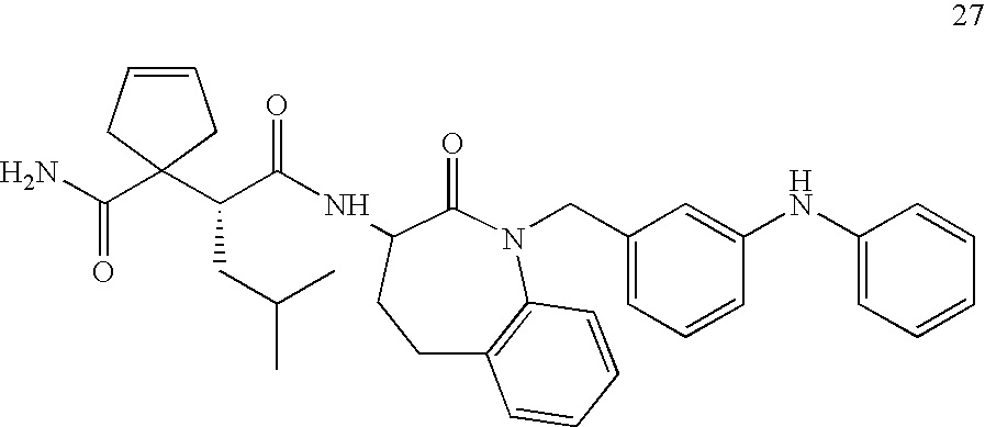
C1=CC(NC2=CC(CN3C4=C(CCC(NC(=O)C(CC(C)C)C5(C(=O)N)CC=CC5)C3=O)C=CC=C4)=CC=C2)=CC=C1
